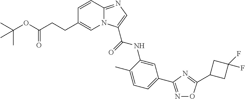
C1=C(C)C(NC(=O)C2=CN=C3N2C=C(CCC(OC(C)(C)C)=O)C=C3)=CC(C2=NOC(C3CC(F)(F)C3)=N2)=C1
